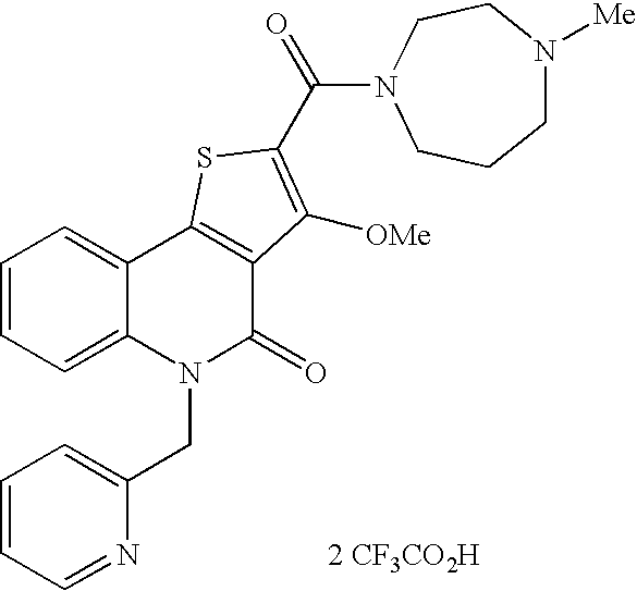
[2 CF3CO2H].C(=O)(C1=C([OMe])C2=C(C3=CC=CC=C3N(CC3=CC=CC=N3)C2=O)S1)N1CCN([Me])CCC1
